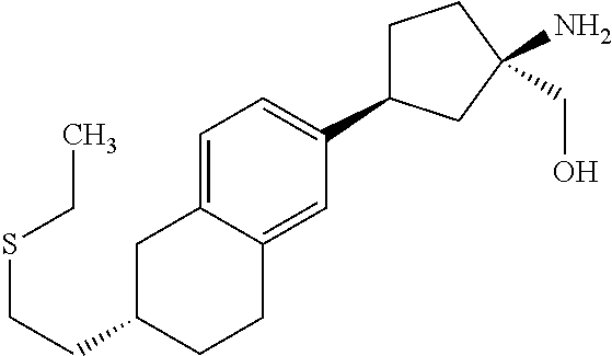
C1C(C2=CC=C3C(=C2)CCC(CCSCC)C3)CC(N)(CO)C1
